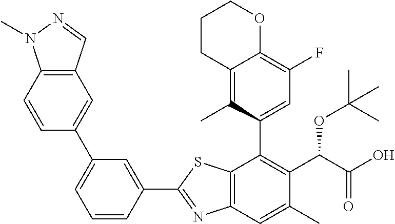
C1(C2=NC3=C(S2)C(C2=CC(F)=C4C(=C2C)CCCO4)=C(C(C(O)=O)OC(C)(C)C)C(C)=C3)=CC(C2=CC3=C(C=C2)N(C)N=C3)=CC=C1
